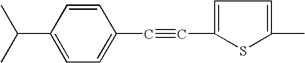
C1=CC(C(C)C)=CC=C1C#CC1=CC=C(C)S1
